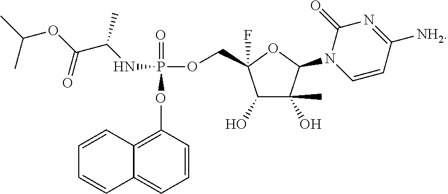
P(=O)(OC1=C2C=CC=CC2=CC=C1)(OCC1(F)C(O)C(O)(C)C(N2C=CC([NH2])=NC2=O)O1)NC(C(OC(C)C)=O)C
